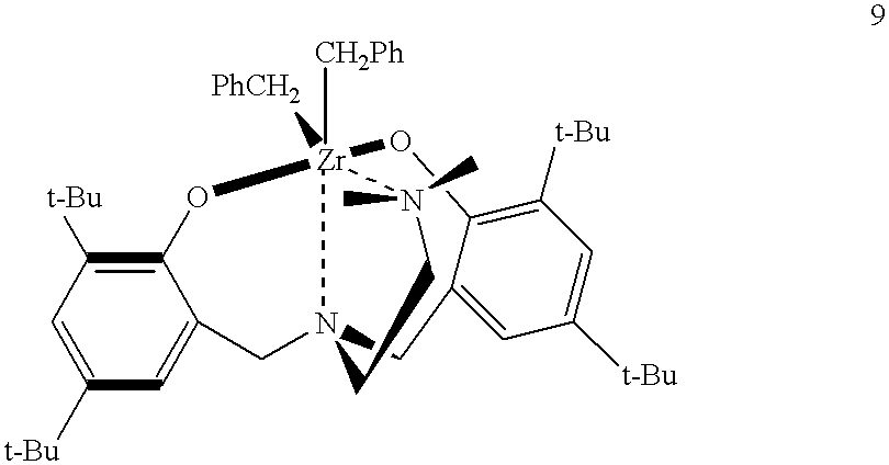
C12=C([t-Bu])C=C([t-Bu])C=C1CN1CC3=CC([t-Bu])=CC([t-Bu])=C3O[Zr]([CH2Ph])([PhCH2])(O2)N(C)(C)CC1
